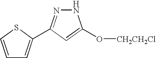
C1=CSC(C2=NNC(O[CH2CH2Cl])=C2)=C1
